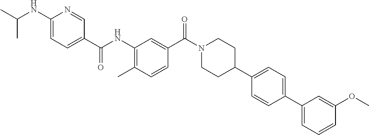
C1(C(NC2=C(C)C=CC(C(N3CCC(C4=CC=C(C5=CC=CC(OC)=C5)C=C4)CC3)=O)=C2)=O)=CC=C(NC(C)C)N=C1
